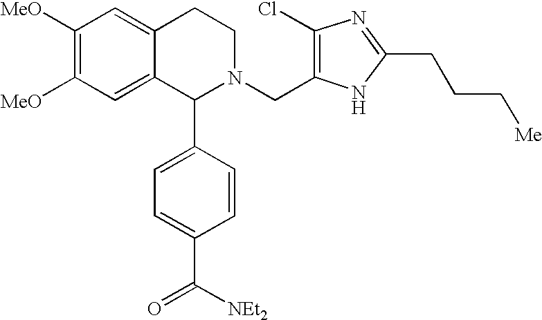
C1([MeO])=C([MeO])C=C2C(=C1)CCN(CC1=C(Cl)N=C(CCC[Me])N1)C2C1=CC=C(C([NEt2])=O)C=C1
